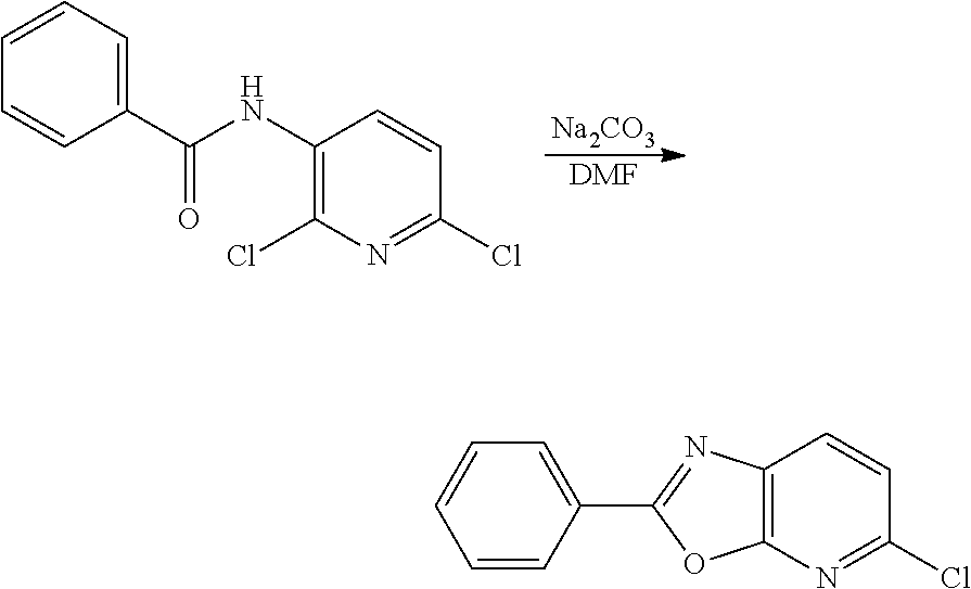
[Na2CO3].[DMF].C1=CC=C(C(NC2=C(Cl)N=C(Cl)C=C2)=O)C=C1.C1=C(C2=NC3=C(O2)N=C(Cl)C=C3)C=CC=C1
